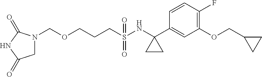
C(S(NC1(C2=CC(OCC3CC3)=C(F)C=C2)CC1)(=O)=O)CCOCN1CC(=O)NC1=O
